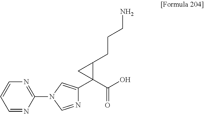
C1(N2C=NC(C3(C(O)=O)C(CCCN)C3)=C2)=NC=CC=N1
